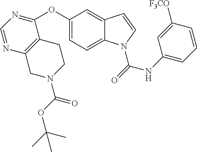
C1(OC2=CC=C3C(=C2)C=CN3C(=O)NC2=CC=CC([F3CO])=C2)=NC=NC2=C1CCN(C(OC(C)(C)C)=O)C2
